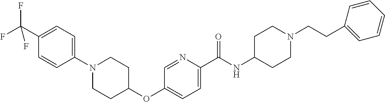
C1(C(F)(F)F)=CC=C(N2CCC(OC3=CC=C(C(NC4CCN(CCC5=CC=CC=C5)CC4)=O)N=C3)CC2)C=C1
